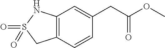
C12=C(C=CC(CC(OC)=O)=C1)CS(=O)(=O)N2
